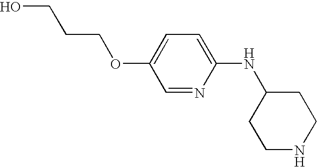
OCCCOC1=CC=C(NC2CCNCC2)N=C1
